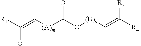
[R1]C(=C[(A)m]C(O[(B)n]C=C([R4])[R3])=O)O
